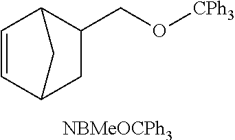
C1=CC2C(CO[CPh3])CC1C2.[NBMeOCPh3]
